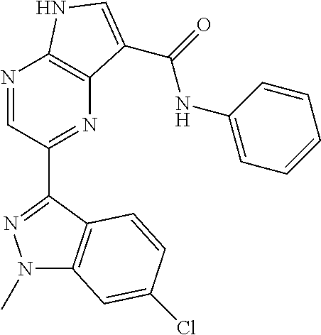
N1=CC(C2=NN(C)C3=C2C=CC(Cl)=C3)=NC2=C1NC=C2C(=O)NC1=CC=CC=C1
